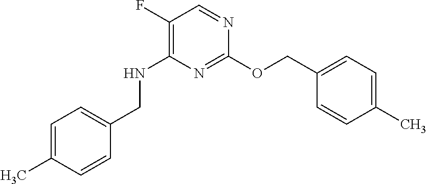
C1(COC2=NC(NCC3=CC=C(C)C=C3)=C(F)C=N2)=CC=C(C)C=C1
